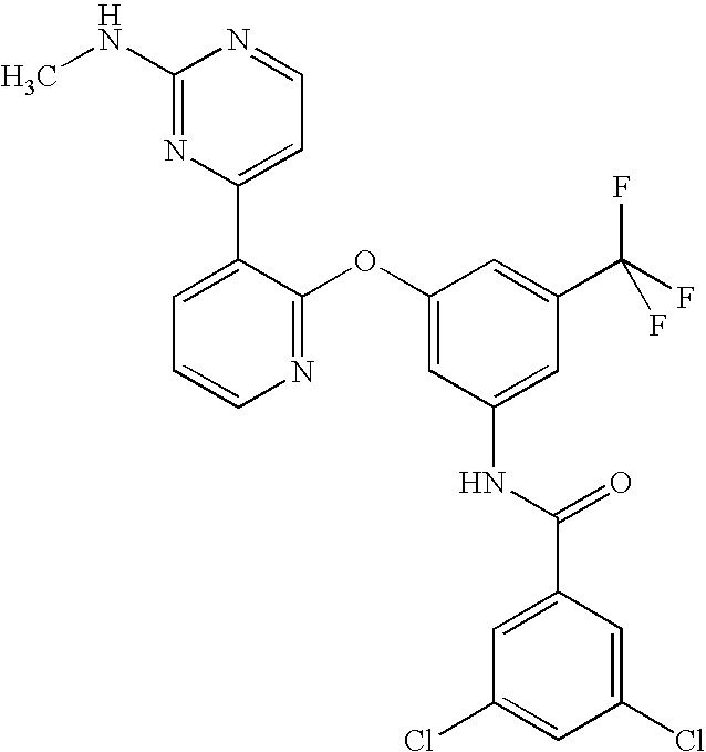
C1(NC)=NC(C2=CC=CN=C2OC2=CC(NC(C3=CC(Cl)=CC(Cl)=C3)=O)=CC(C(F)(F)F)=C2)=CC=N1
